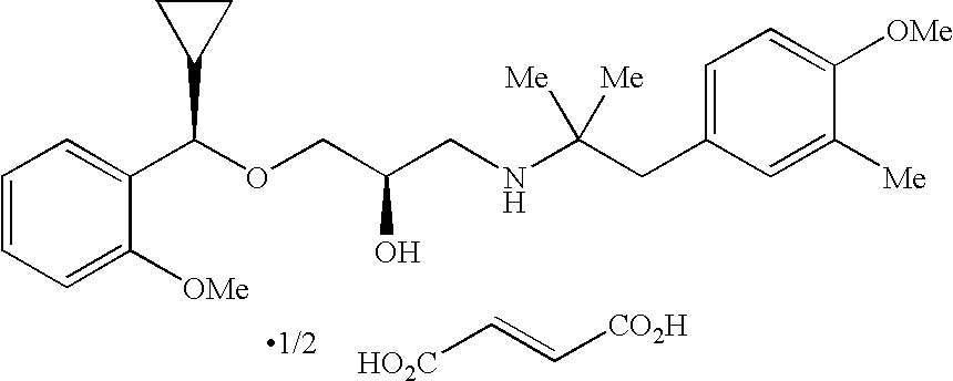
C1=C([OMe])C(C(OCC(CNC(CC2=CC=C([OMe])C([Me])=C2)([Me])[Me])O)C2CC2)=CC=C1.[HO2C]C=C[CO2H]
